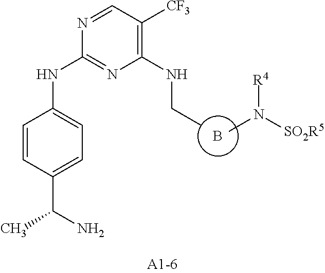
C1=CC(C(N)C)=CC=C1NC1=NC(NCC)=C([CF3])C=N1.B.CN([R4])[SO2R5]
